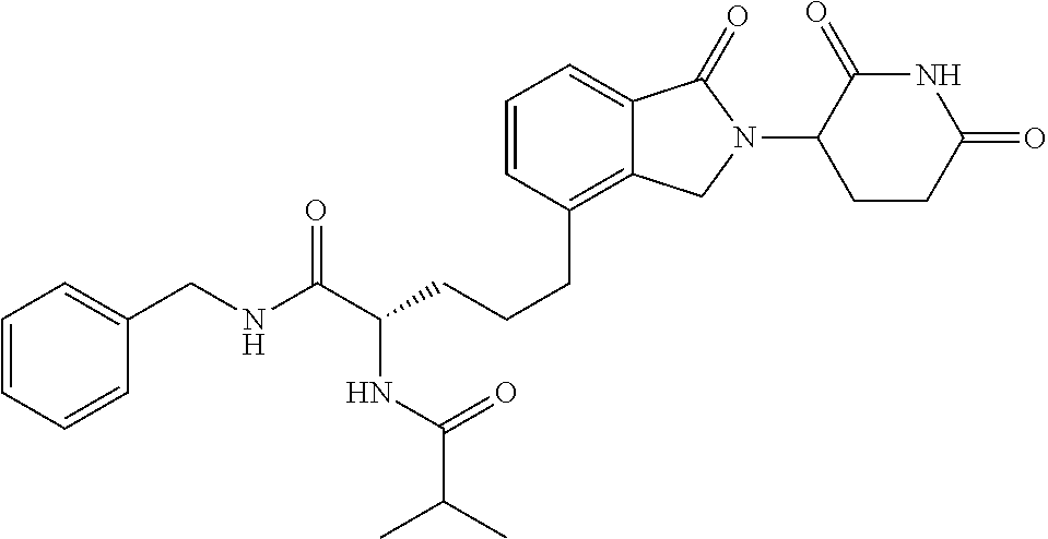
C(NC(C(CCCC1=C2C(=CC=C1)C(=O)N(C1C(=O)NC(=O)CC1)C2)NC(C(C)C)=O)=O)C1=CC=CC=C1
